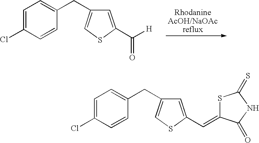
C1=C(Cl)C=CC(CC2=CSC(C([H])=O)=C2)=C1.C1=C(Cl)C=CC(CC2=CSC(C=C3SC(=S)NC3=O)=C2)=C1
